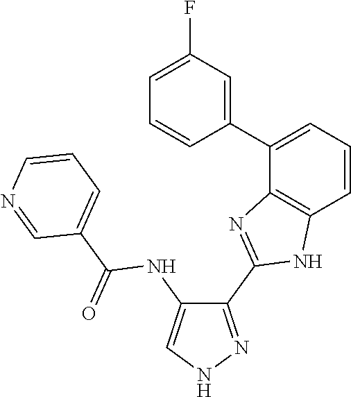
C1(C2=NC3=C(C=CC=C3C3=CC(F)=CC=C3)N2)=NNC=C1NC(C1=CC=CN=C1)=O
